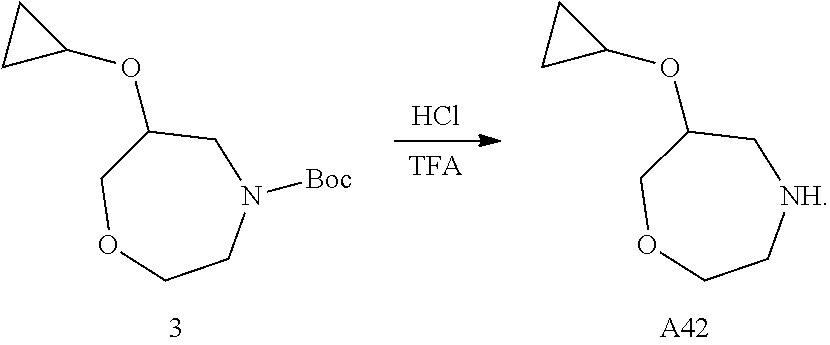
Cl.[TFA].C1(OC2CC2)COCCN([Boc])C1.C1(OC2CC2)COCC[NH]C1.[A42]
